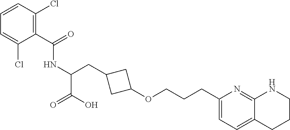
C(C1=C(Cl)C=CC=C1Cl)(=O)NC(CC1CC(OCCCC2=CC=C3C(=N2)NCCC3)C1)C(=O)O
